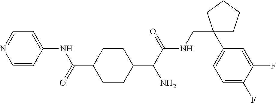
C1=CC(NC(=O)C2CCC(C(C(NCC3(C4=CC=C(F)C(F)=C4)CCCC3)=O)N)CC2)=CC=N1
